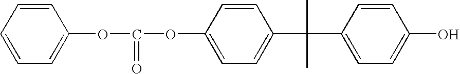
C1=CC=CC=C1OC(OC1=CC=C(C(C)(C)C2=CC=C(O)C=C2)C=C1)=O
